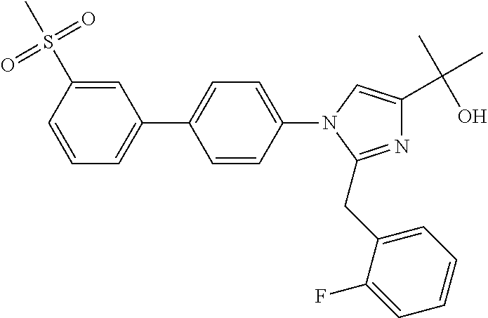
C1(C2=CC=CC(S(C)(=O)=O)=C2)=CC=C(N2C(CC3=CC=CC=C3F)=NC(C(C)(O)C)=C2)C=C1
